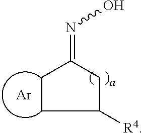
C1CC([R4])CC1=NO.[Ar]
